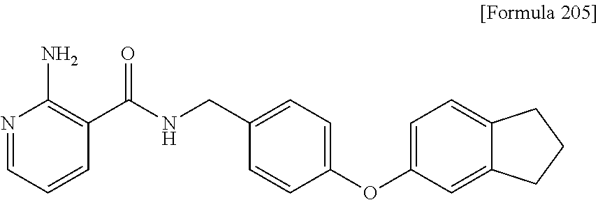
N1=CC=CC(C(NCC2=CC=C(OC3=CC=C4C(=C3)CCC4)C=C2)=O)=C1N
